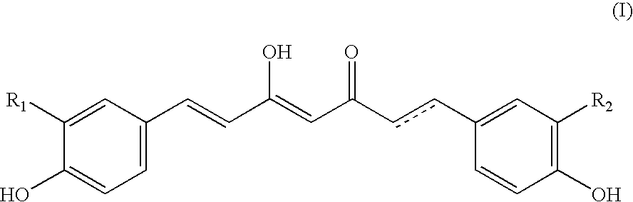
C1([R1])=CC(C=CC(=CC(ccC2=CC([R2])=C(O)C=C2)=O)O)=CC=C1O
